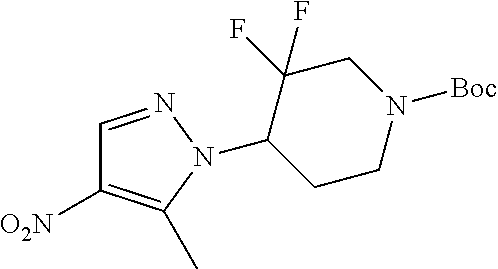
C1=NN(C2CCN([Boc])CC2(F)F)C(C)=C1[O2N]
